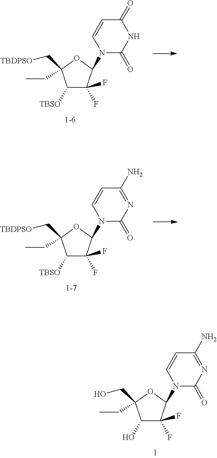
C1(O)C(F)(F)C(N2C(=O)N=C(N)C=C2)OC1(CO)CC.C1([TBSO])C(F)(F)C(N2C(=O)NC(=O)C=C2)OC1(C[TBDPSO])CC.C1([TBSO])C(F)(F)C(N2C(=O)N=C(N)C=C2)OC1(C[TBDPSO])CC
